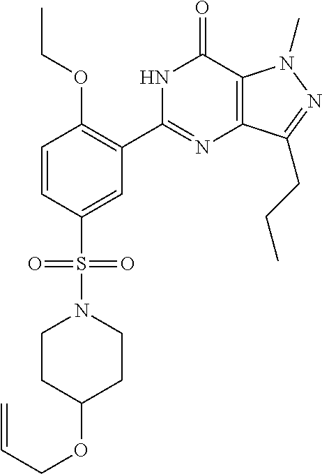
S(C1=CC(C2=NC3=C(C(=O)N2)N(C)N=C3CCC)=C(OCC)C=C1)(N1CCC(OCC=C)CC1)(=O)=O
